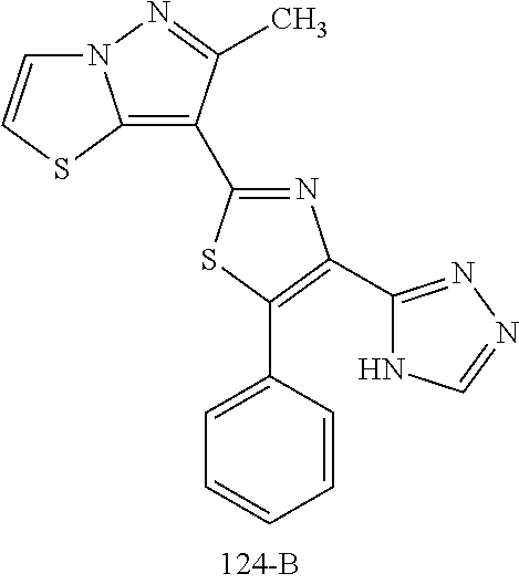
N1=C(C2=C3N(N=C2C)C=CS3)SC(C2=CC=CC=C2)=C1C1=NN=CN1
